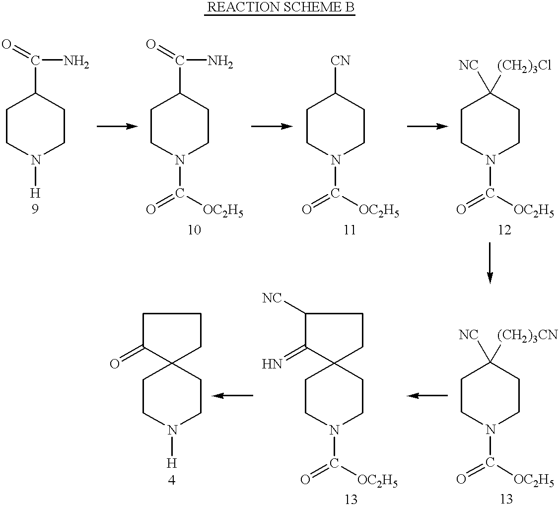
[REACTION SCHEME B].C1CN([H])CCC1C(=O)N.C1CN(C(=O)[OC2H5])CCC1C(=O)N.C1CN(C(=O)[OC2H5])CCC1[CN].C1CN(C(=O)[OC2H5])CCC1([NC])[(CH2)3Cl].C1CN(C(=O)[OC2H5])CCC1([NC])[(CH2)3CN].C1CN(C(=O)[OC2H5])CCC12CCC([NC])C2=N.C1CN([H])CCC12CCCC2=O
